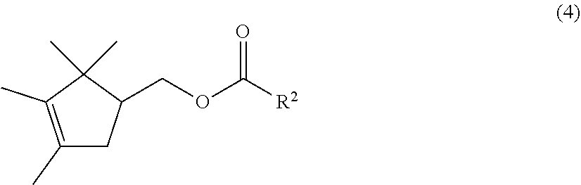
C([R2])(OCC1C(C)(C)C(C)=C(C)C1)=O
